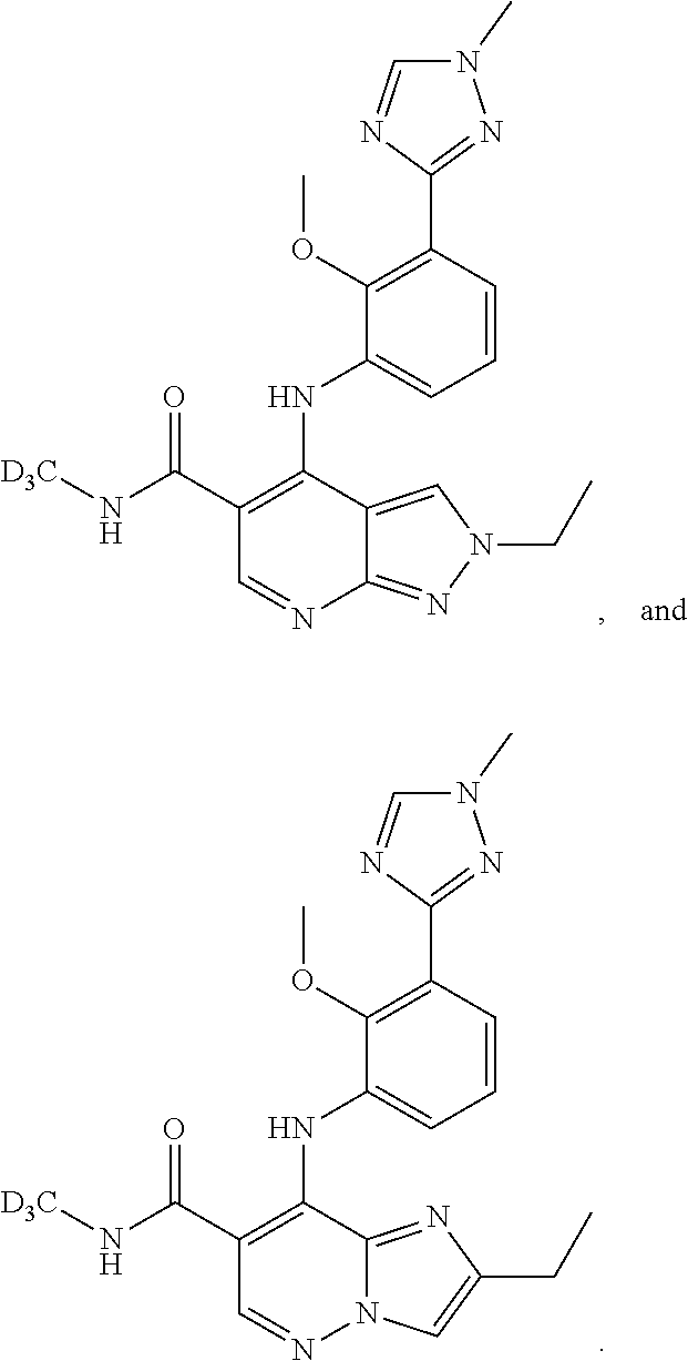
C1=NC(C2=C(OC)C(NC3=C(C(N[D3C])=O)C=NN4C3=NC(CC)=C4)=CC=C2)=NN1C.C1=NC(C2=C(OC)C(NC3=C(C(N[D3C])=O)C=NC4=NN(CC)C=C34)=CC=C2)=NN1C
